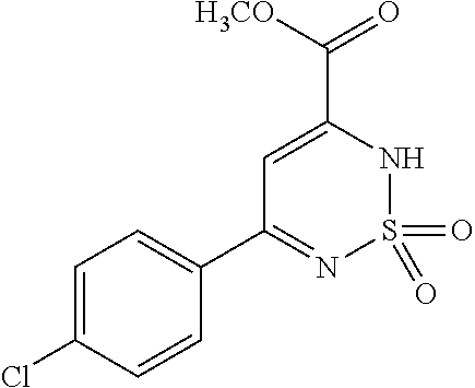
C(C1=CC(C2=CC=C(Cl)C=C2)=NS(=O)(=O)N1)([H3CO])=O
